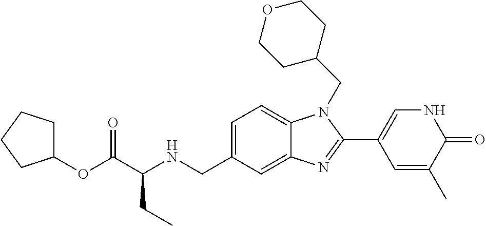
C1=C(CNC(C(OC2CCCC2)=O)CC)C=C2C(=C1)N(CC1CCOCC1)C(C1=CNC(=O)C(C)=C1)=N2
